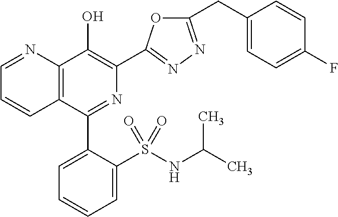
C1=NC2=C(C=C1)C(C1=CC=CC=C1S(NC(C)C)(=O)=O)=NC(C1=NN=C(CC3=CC=C(F)C=C3)O1)=C2O
